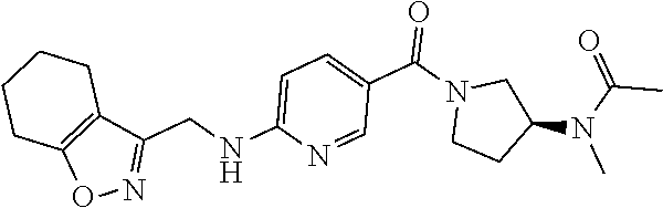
C1=C(NCC2=NOC3=C2CCCC3)N=CC(C(N2CCC(N(C(C)=O)C)C2)=O)=C1
